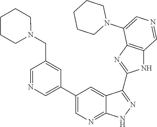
C1=NC=C(C2=CN=C3C(=C2)C(C2=NC4=C(N2)C=NC=C4N2CCCCC2)=NN3)C=C1CN1CCCCC1
